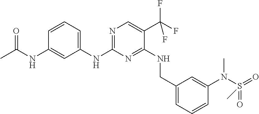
N1=C(NC2=CC=CC(NC(C)=O)=C2)N=C(NCC2=CC=CC(N(C)S(=O)(=O)C)=C2)C(C(F)(F)F)=C1
